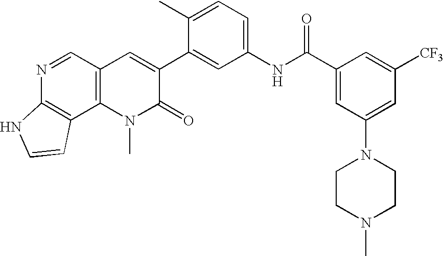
N1=CC2=C(C3=C1NC=C3)N(C)C(=O)C(C1=CC(NC(C3=CC(N4CCN(C)CC4)=CC([CF3])=C3)=O)=CC=C1C)=C2
